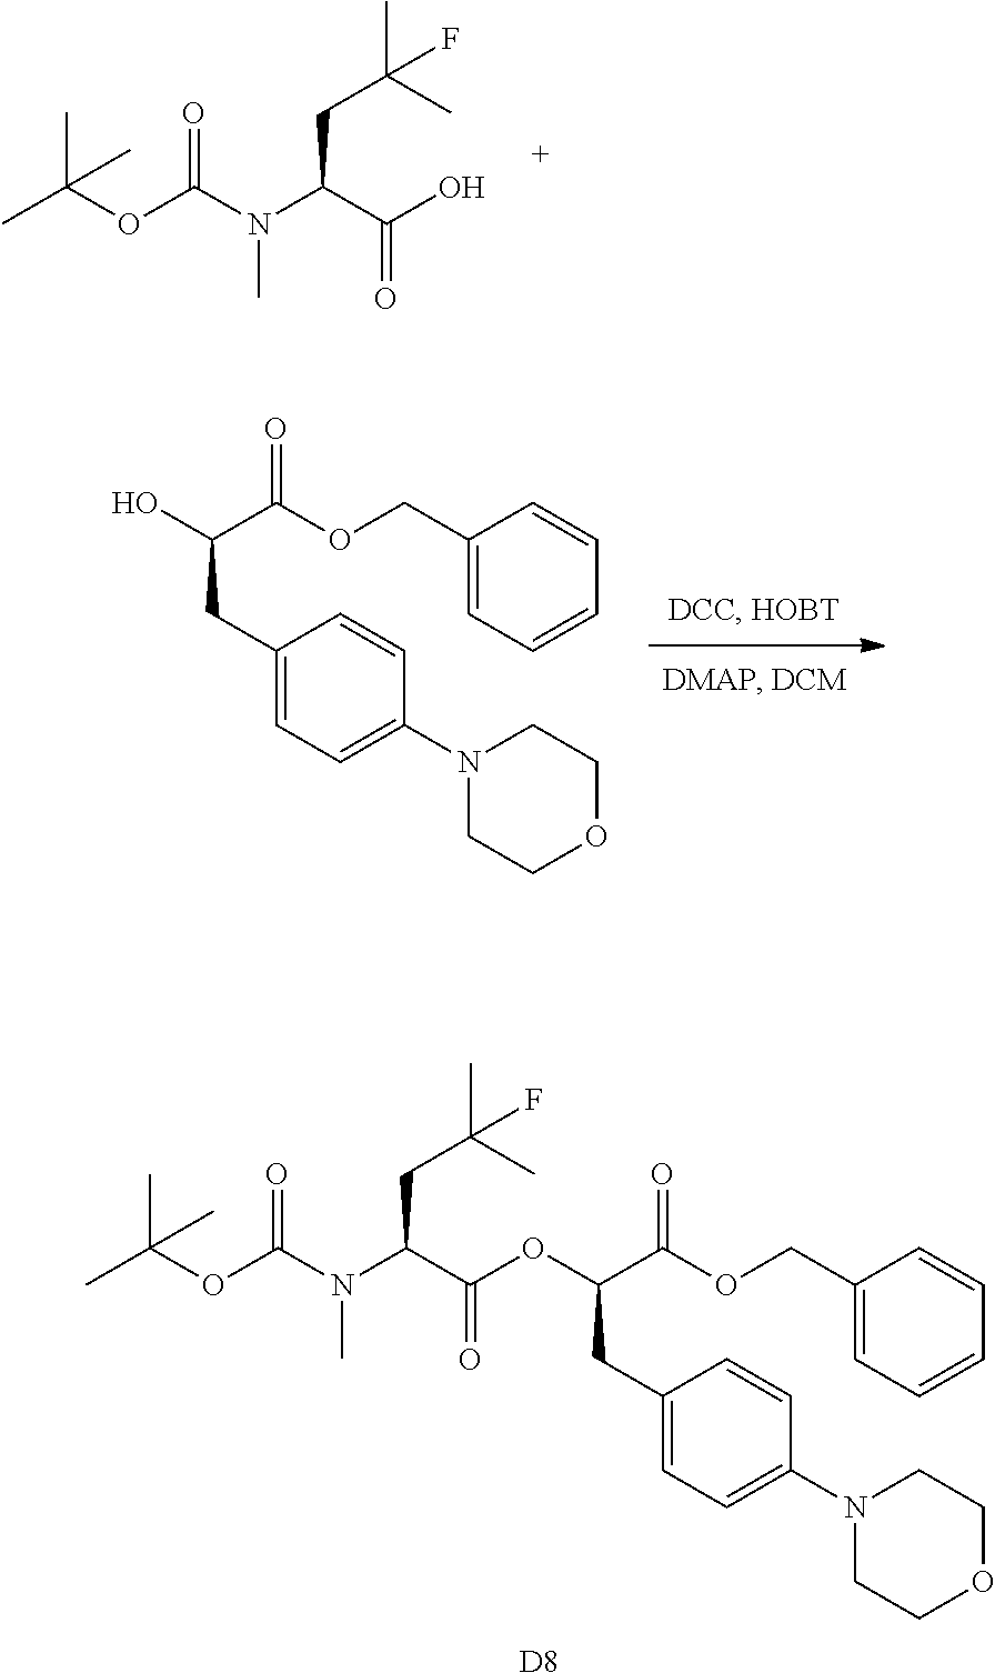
CC(OC(N(C(C(O)=O)CC(C)(C)F)C)=O)(C)C.OC(C(=O)OCC1=CC=CC=C1)CC1=CC=C(N2CCOCC2)C=C1.C(C(=O)OCC1=CC=CC=C1)(CC1=CC=C(N2CCOCC2)C=C1)OC(C(N(C(OC(C)(C)C)=O)C)CC(C)(C)F)=O.[D8]
